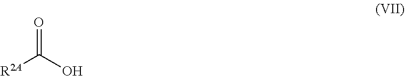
[R2A]C(O)=O
